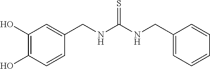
C1(O)=C(O)C=CC(CNC(NCC2=CC=CC=C2)=S)=C1
